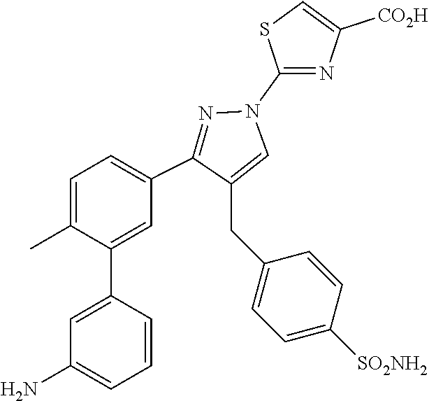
C1=C(C)C(C2=CC(N)=CC=C2)=CC(C2=NN(C3=NC([CO2H])=CS3)C=C2CC2=CC=C([SO2NH2])C=C2)=C1
